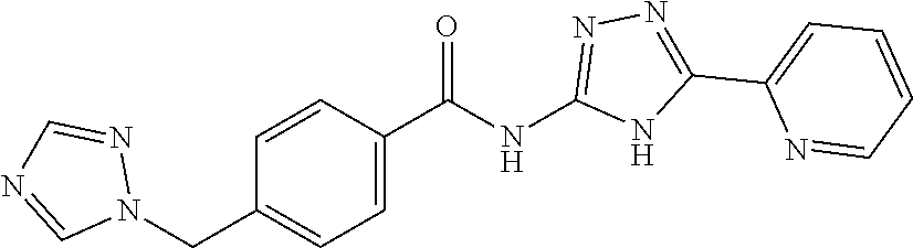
C1=C(C(NC2=NN=C(C3=CC=CC=N3)N2)=O)C=CC(CN2N=CN=C2)=C1
